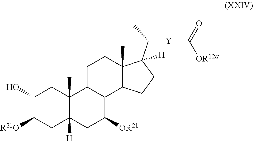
C12(C)C([H])(CC([OR21])C3C1CCC1(C)C3CCC1(C(C)[Y]C([OR12a])=O)[H])CC([R21O])C(O)C2
